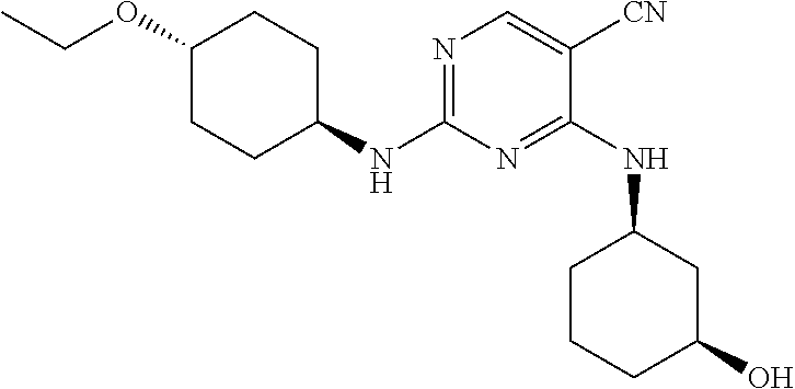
C1(OCC)CCC(NC2=NC=C([CN])C(NC3CCCC(O)C3)=N2)CC1
